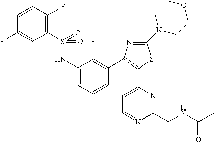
C1(F)=CC(S(=O)(NC2=CC=CC(C3=C(C4=CC=NC(CNC(=O)C)=N4)SC(N4CCOCC4)=N3)=C2F)=O)=C(F)C=C1
